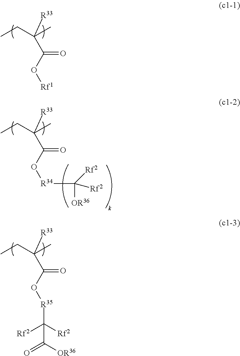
CCC(C)(C(O[Rf1])=O)[R33].CCC(C)(C(O[R34]C([OR36])([Rf2])[Rf2])=O)[R33].CCC(C)(C(O[R35]C([Rf2])([Rf2])C(=O)[OR36])=O)[R33]
